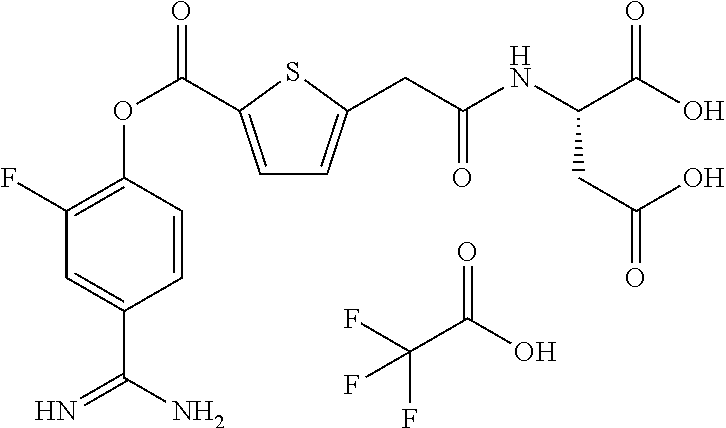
FC(C(O)=O)(F)F.C1=C(C(OC2=C(F)C=C(C(=N)N)C=C2)=O)SC(CC(NC(C(O)=O)CC(=O)O)=O)=C1
